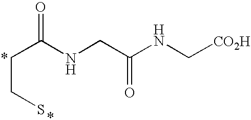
SCCC(=O)NCC(=O)NC[CO2H].*.*
